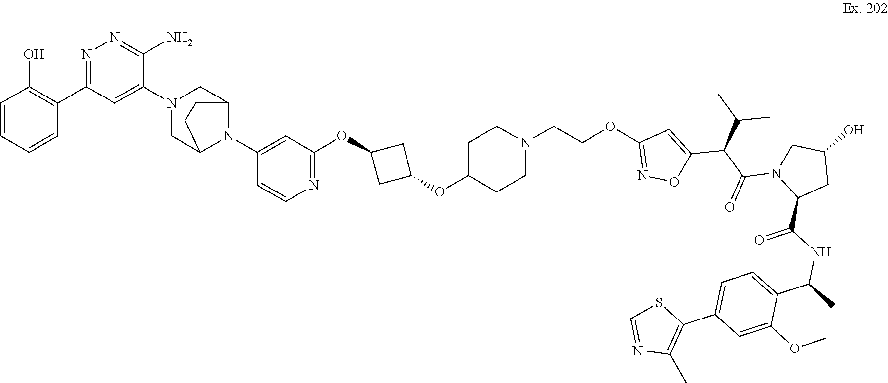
N1=C(OCCN2CCC(OC3CC(OC4=NC=CC(N5C6CN(C7=CC(C8=C(O)C=CC=C8)=NN=C7N)CC5CC6)=C4)C3)CC2)C=C(C(C(C)C)C(N2C(C(=O)NC(C3=CC=C(C4=C(C)N=CS4)C=C3OC)C)CC(O)C2)=O)O1
